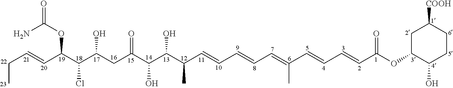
CCC=CC(C(C(CC(C(C(C(C=CC=CC=C(C=CC=CC(OC1CC([COOH])CCC1O)=O)C)C)O)O)=O)O)Cl)OC(N)=O
